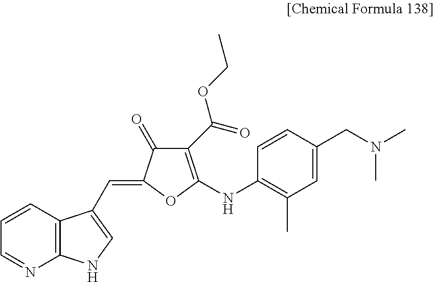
C1=NC2=C(C=C1)C(C=C1C(=O)C(C(=O)OCC)=C(NC3=C(C)C=C(CN(C)C)C=C3)O1)=CN2
